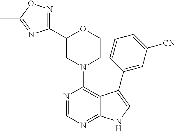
C12=NC=NC(N3CCOC(C4=NOC(C)=N4)C3)=C1C(C1=CC([CN])=CC=C1)=CN2
